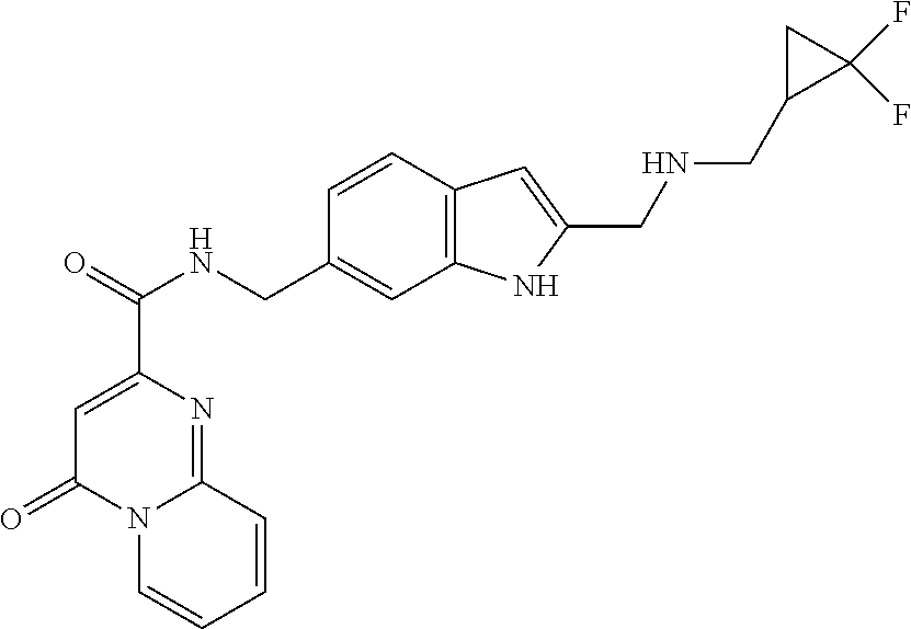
C1=C(C(=O)NCC2=CC3=C(C=C2)C=C(CNCC2C(F)(F)C2)N3)N=C2N(C1=O)C=CC=C2
